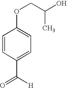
C1=CC(C([H])=O)=CC=C1OCC(O)C
